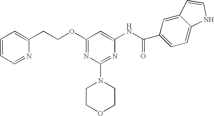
O(C1=NC(N2CCOCC2)=NC(NC(C2=CC=C3C(=C2)C=CN3)=O)=C1)CCC1=CC=CC=N1
